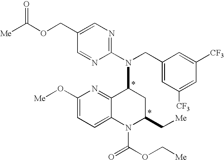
[Me]C(OCC1=CN=C(N(CC2=CC([CF3])=CC([CF3])=C2)C2C3=NC(O[Me])=CC=C3N(C(=O)OC[Me])C(C[Me])C2)N=C1)=O
